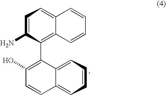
C1=C(N)C(C2=C(O)C=CC3=CC=CC=C23)=C2C(=C1)C=CC=C2
